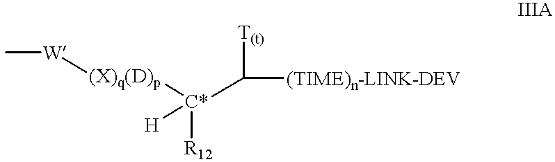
[W]([(X)q(D)p][C*](C([T(t)])[(TIME)n-LINK-DEV])([H])[R12])C
